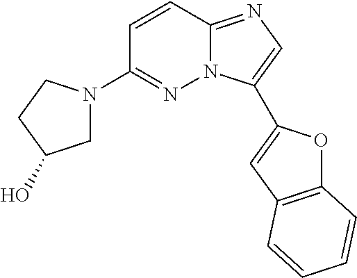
C1=CC2=NC=C(C3=CC4=C(O3)C=CC=C4)N2N=C1N1CC(O)CC1
